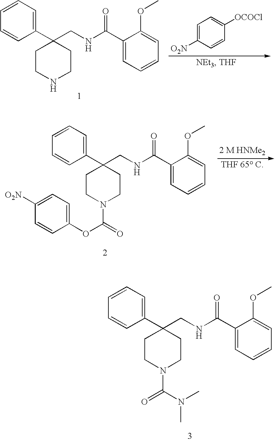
C1=C([O2N])C=CC([OCOCl])=C1.C1CNCCC1(CNC(C1=CC=CC=C1OC)=O)C1=CC=CC=C1.C1CN(C(OC2=CC=C([O2N])C=C2)=O)CCC1(CNC(C1=CC=CC=C1OC)=O)C1=CC=CC=C1.C1CN(C(=O)N(C)C)CCC1(CNC(C1=CC=CC=C1OC)=O)C1=CC=CC=C1
